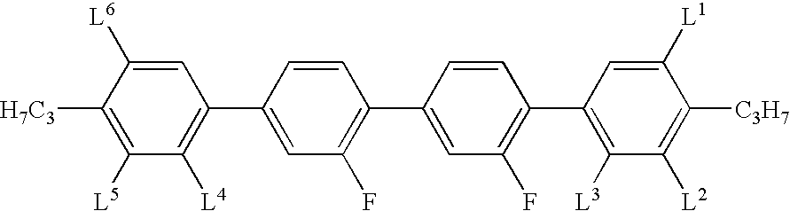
[H7C3]C1=C([L5])C([L4])=C(C2=CC(F)=C(C3=CC(F)=C(C4=C([L3])C([L2])=C([C3H7])C([L1])=C4)C=C3)C=C2)C=C1[L6]
